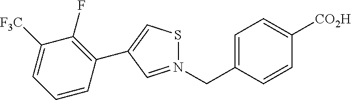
C1=C(CN2=CC(C3=C(F)C([F3C])=CC=C3)=CS2)C=CC([CO2H])=C1
